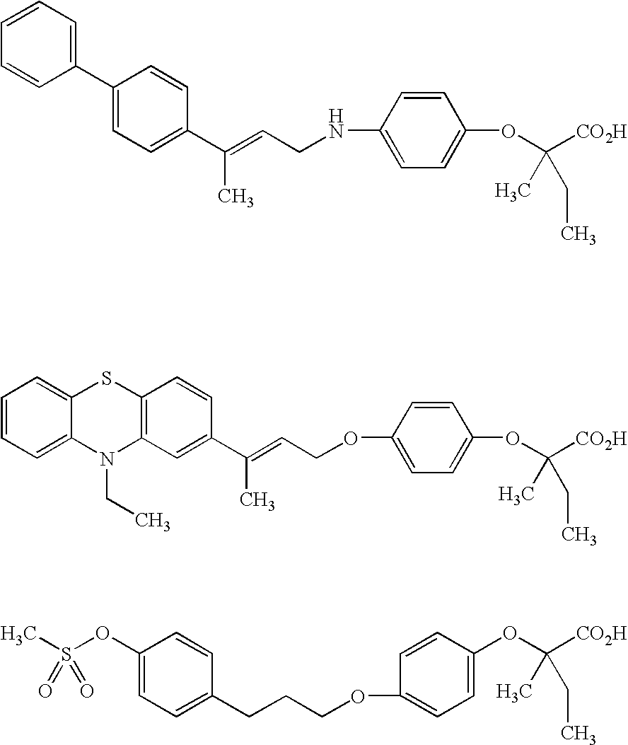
C1=C(C2=CC=CC=C2)C=CC(C(=CCNC2=CC=C(OC([CO2H])(C)CC)C=C2)C)=C1.C12=C(C=CC(C(=CCOC3=CC=C(OC([CO2H])(C)CC)C=C3)C)=C1)SC1=CC=CC=C1N2CC.C1(OS(C)(=O)=O)=CC=C(CCCOC2=CC=C(OC([CO2H])(C)CC)C=C2)C=C1
